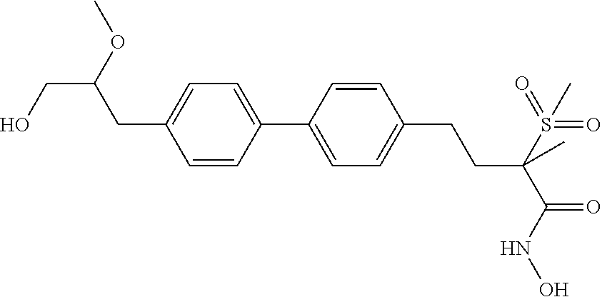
C1(C2=CC=C(CC(CO)OC)C=C2)=CC=C(CCC(C(=O)NO)(S(=O)(=O)C)C)C=C1
